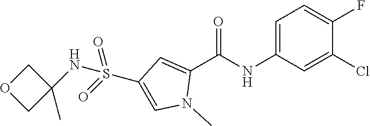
C1OCC1(C)NS(=O)(=O)C1=CN(C)C(C(NC2=CC=C(F)C(Cl)=C2)=O)=C1
